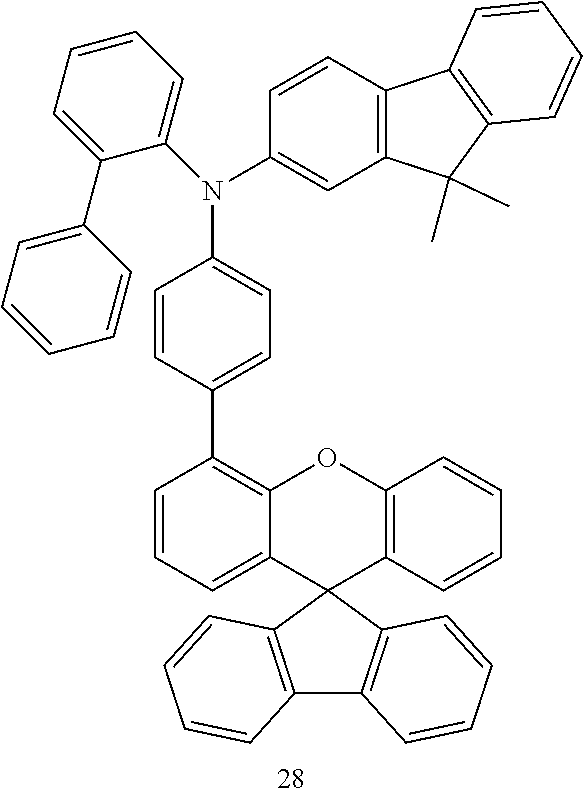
C1=CC=C2C(=C1C1=CC=C(N(C3=CC=CC=C3C3=CC=CC=C3)C3=CC4=C(C=C3)C3=C(C4(C)C)C=CC=C3)C=C1)OC1=C(C23C2=C(C4=C3C=CC=C4)C=CC=C2)C=CC=C1
